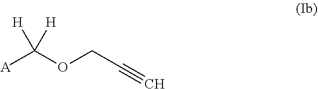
[A]C(OCC#C)([H])[H]
